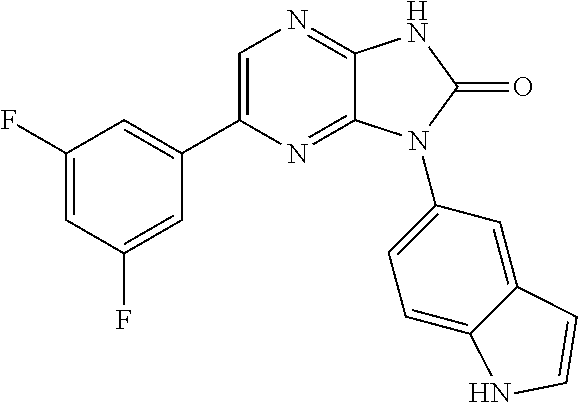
C1(F)=CC(F)=CC(C2=CN=C3C(=N2)N(C2=CC=C4C(=C2)C=CN4)C(=O)N3)=C1
